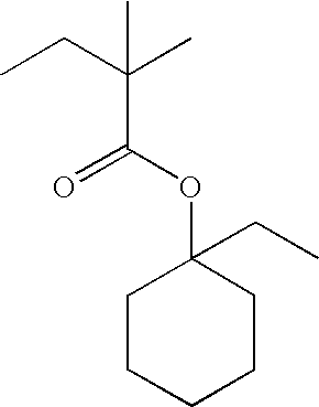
C1CCCCC1(OC(C(CC)(C)C)=O)CC
